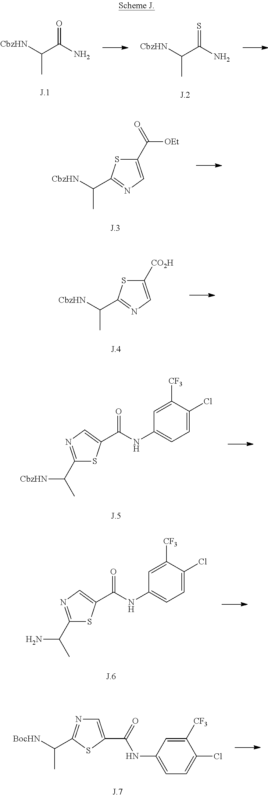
CC([CbzHN])C(N)=O.CC([CbzHN])C(N)=S.C1(C(=O)[OEt])=CN=C(C([CbzHN])C)S1.C1([CO2H])=CN=C(C([CbzHN])C)S1.C1(C(C)[CbzHN])=NC=C(C(NC2=CC=C(Cl)C([CF3])=C2)=O)S1.C1(C(C)N)=NC=C(C(NC2=CC=C(Cl)C([CF3])=C2)=O)S1.C1=C(C(=O)NC2=CC=C(Cl)C([CF3])=C2)SC(C([BocHN])C)=N1
